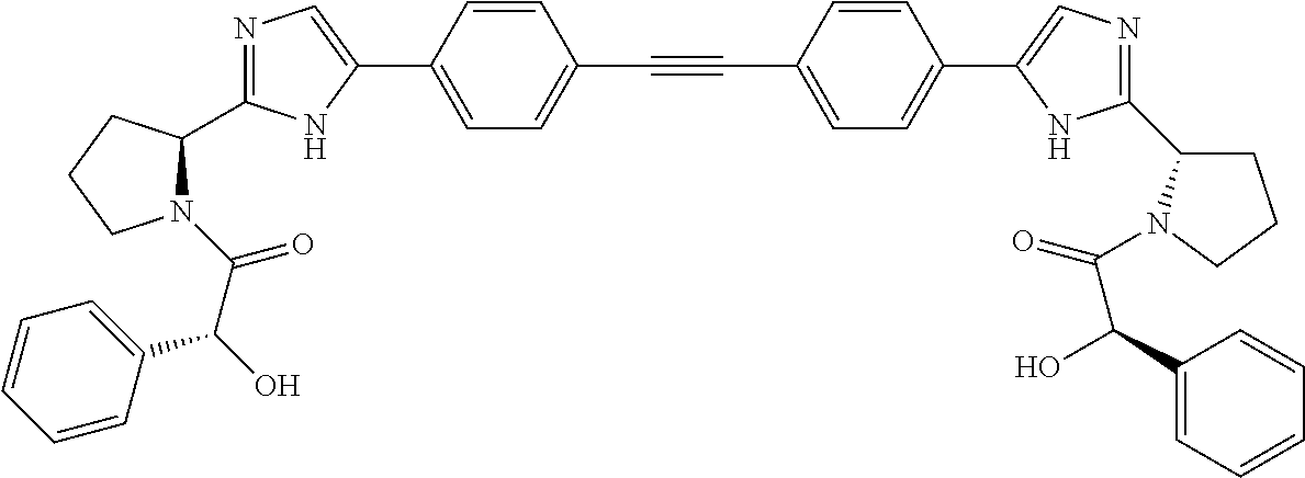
N1=C(C2N(C(C(O)C3=CC=CC=C3)=O)CCC2)NC(C2=CC=C(C#CC3=CC=C(C4=CN=C(C5CCCN5C(=O)C(C5=CC=CC=C5)O)N4)C=C3)C=C2)=C1
